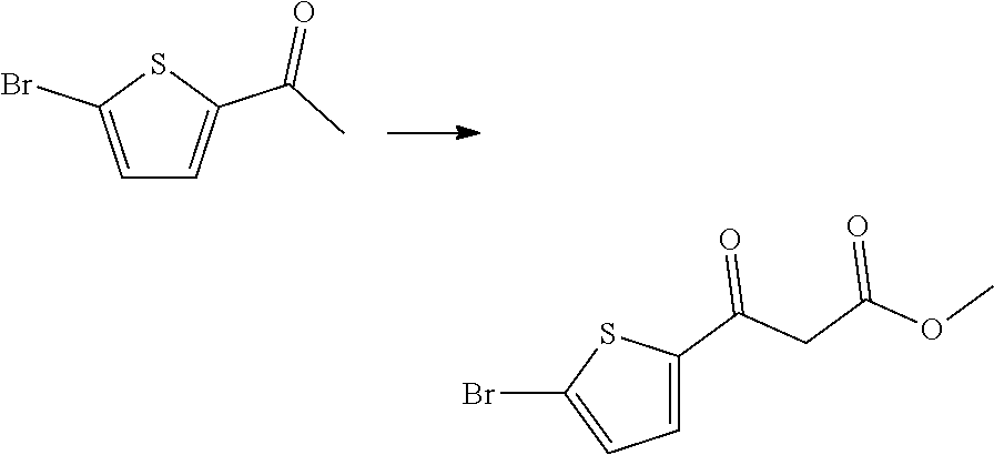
C1=C(Br)SC(C(C)=O)=C1.C1(C(CC(OC)=O)=O)=CC=C(Br)S1
